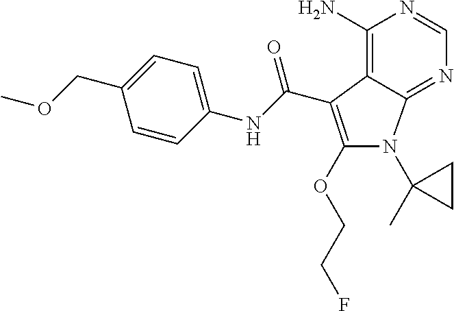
C1(N)=C2C(=NC=N1)N(C1(C)CC1)C(OCCF)=C2C(NC1=CC=C(COC)C=C1)=O
